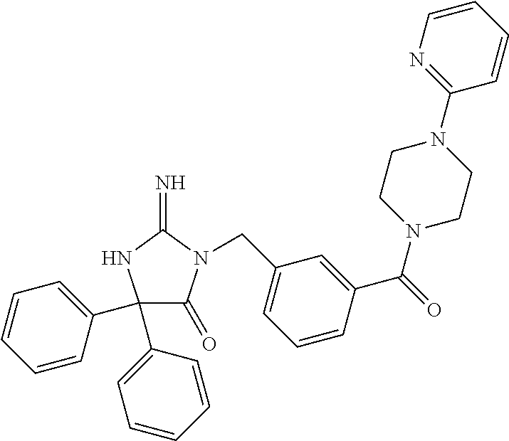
C1(C2=CC=CC=C2)(C2=CC=CC=C2)C(=O)N(CC2=CC=CC(C(=O)N3CCN(C4=NC=CC=C4)CC3)=C2)C(=N)N1
